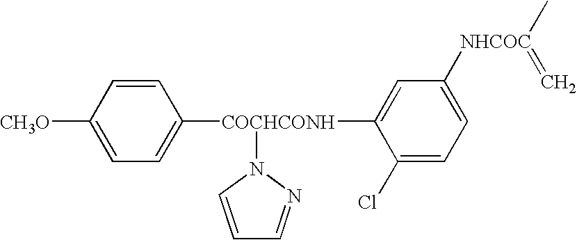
C1=C([NHCOC](C)=C)C=C([COCHCONH](C2=CC=C([CH3O])C=C2)N2C=CC=N2)C(Cl)=C1
